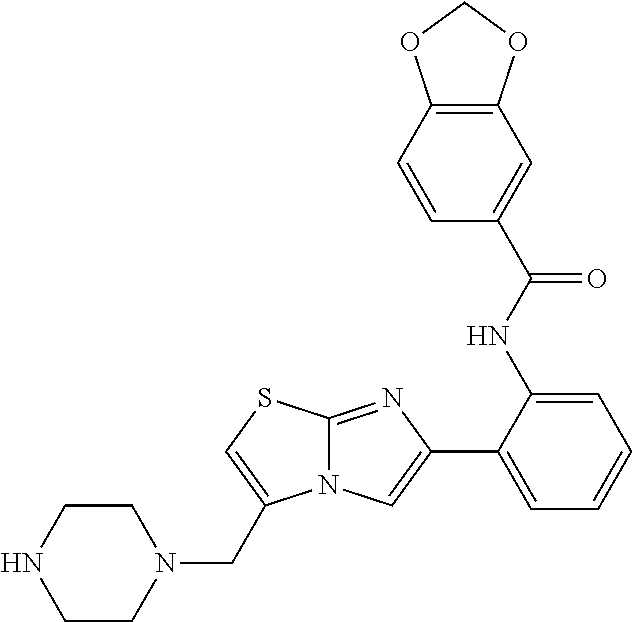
C12=NC(C3=CC=CC=C3NC(C3=CC4=C(C=C3)OCO4)=O)=CN1C(CN1CCNCC1)=CS2
